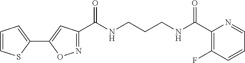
N(CCCNC(C1=NOC(C2=CC=CS2)=C1)=O)C(C1=C(F)C=CC=N1)=O
